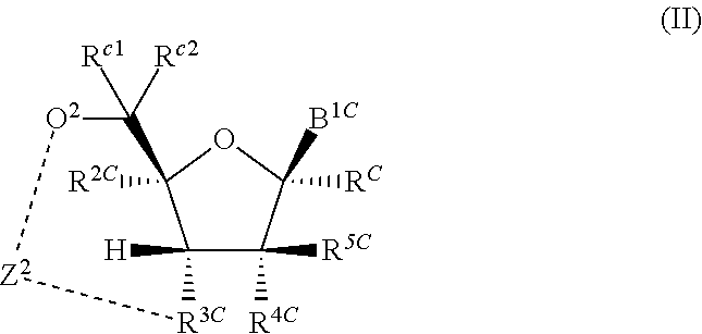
C12([H])C([R4C])([R5C])C([RC])([B1C])OC1([R2C])C([Rc1])([Rc2])[O2][Z2][R3C]2
